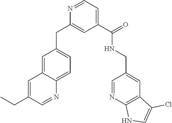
C1(C(=O)NCC2=CC3=C(N=C2)NC=C3Cl)=CC=NC(CC2=CC=C3C(=C2)C=C(CC)C=N3)=C1
